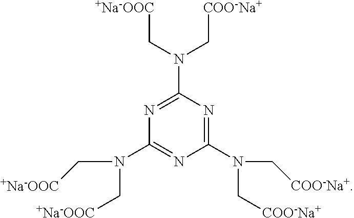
N1=C(N(C[+Na-OOC])C[COO-Na+])N=C(N(C[COO-Na+])C[COO-Na+])N=C1N(C[+Na-OOC])C[+Na-OOC]
